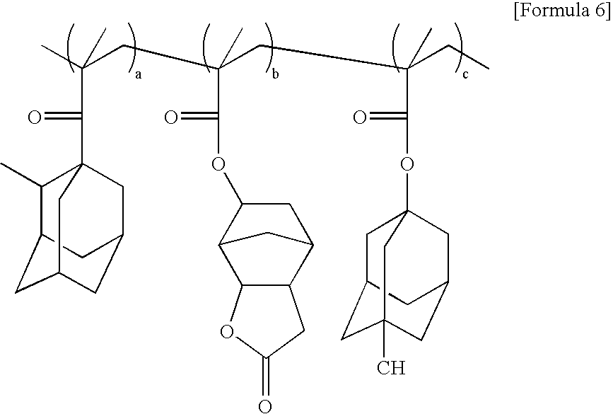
C(C12C(C)C3CC(CC(C1)C3)C2)(C(CC(C(=O)OC1CC2C3C(C1C2)OC(=O)C3)(CC(C(=O)OC12CC3CC(C)(CC(C1)C3)C2)(CC)C)C)(C)C)=O
